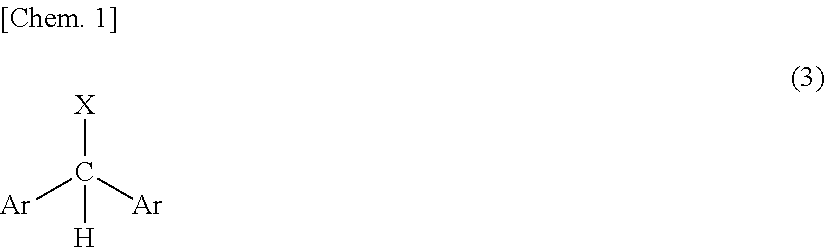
[Ar]C([Ar])([H])[X]
